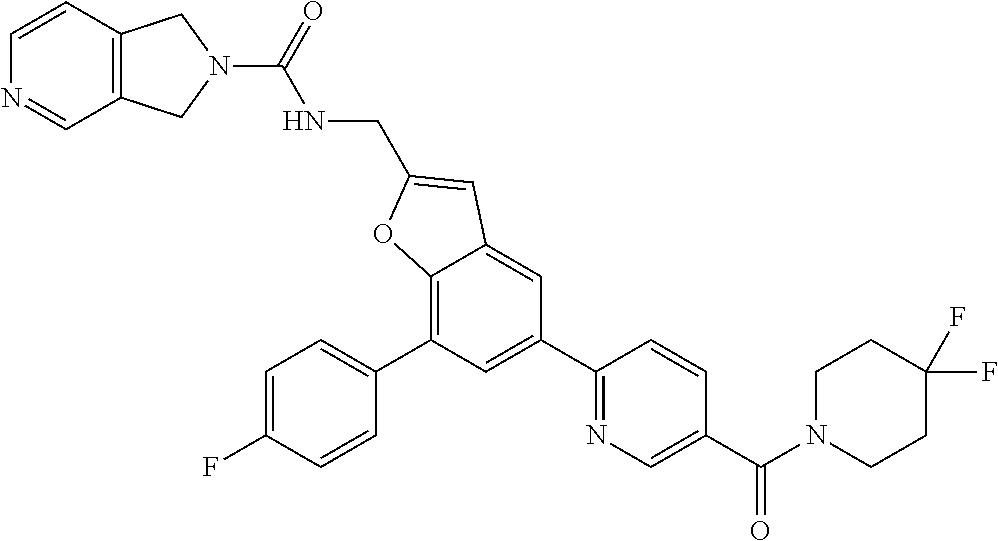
C12=C(C=CN=C1)CN(C(=O)NCC1=CC3=CC(C4=NC=C(C(N5CCC(F)(F)CC5)=O)C=C4)=CC(C4=CC=C(F)C=C4)=C3O1)C2
